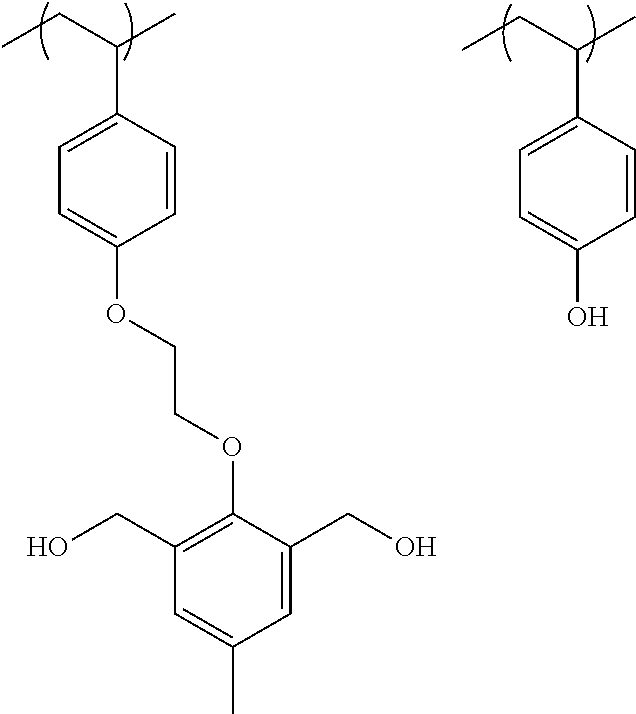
CCC(C)C1=CC=C(OCCOC2=C(CO)C=C(C)C=C2CO)C=C1.CCC(C)C1=CC=C(O)C=C1
